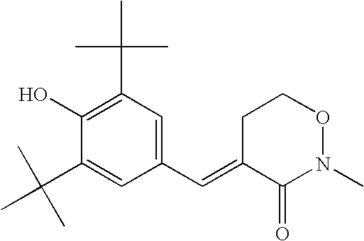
C1(C(C)(C)C)=CC(C=C2C(=O)N(C)OCC2)=CC(C(C)(C)C)=C1O
